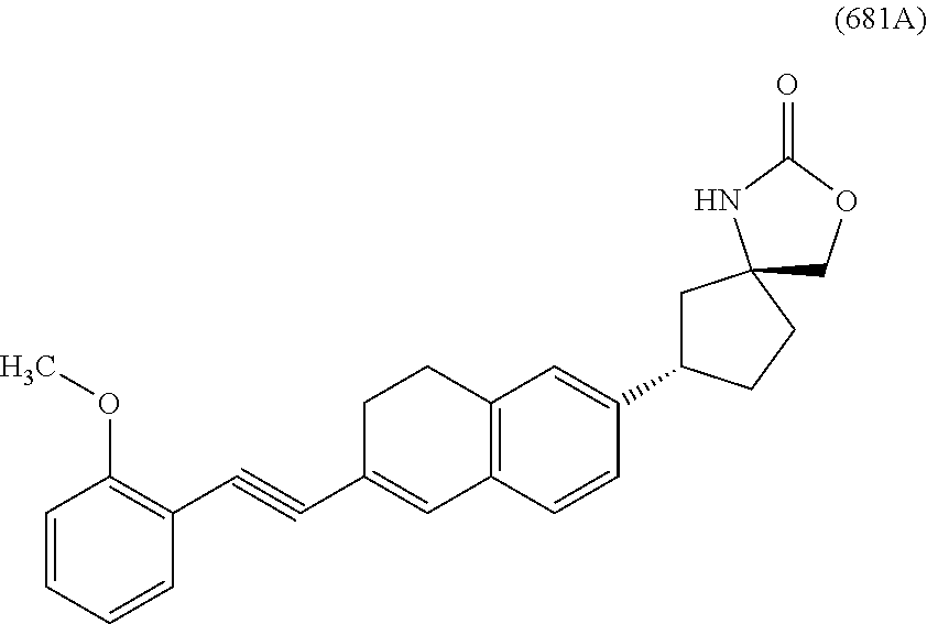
C12=C(C=CC(C3CC4(CC3)COC(=O)N4)=C1)C=C(C#CC1=C(OC)C=CC=C1)CC2
